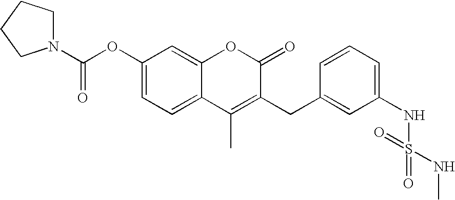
C1(OC(=O)N2CCCC2)=CC=C2C(=C1)OC(=O)C(CC1=CC(NS(=O)(NC)=O)=CC=C1)=C2C
